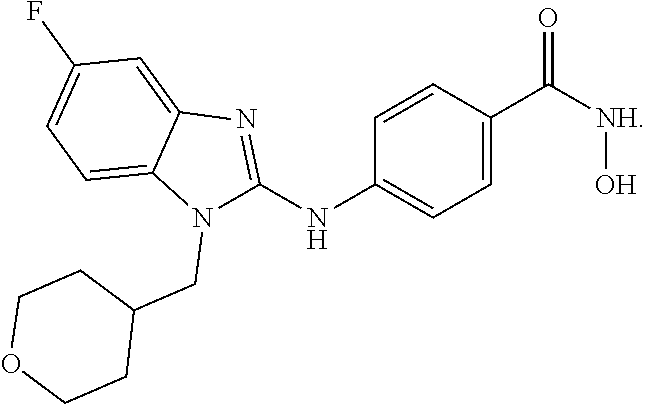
C1=CC(C([NH]O)=O)=CC=C1NC1=NC2=CC(F)=CC=C2N1CC1CCOCC1
